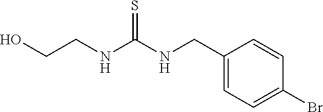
C1(CNC(NCCO)=S)=CC=C(Br)C=C1
